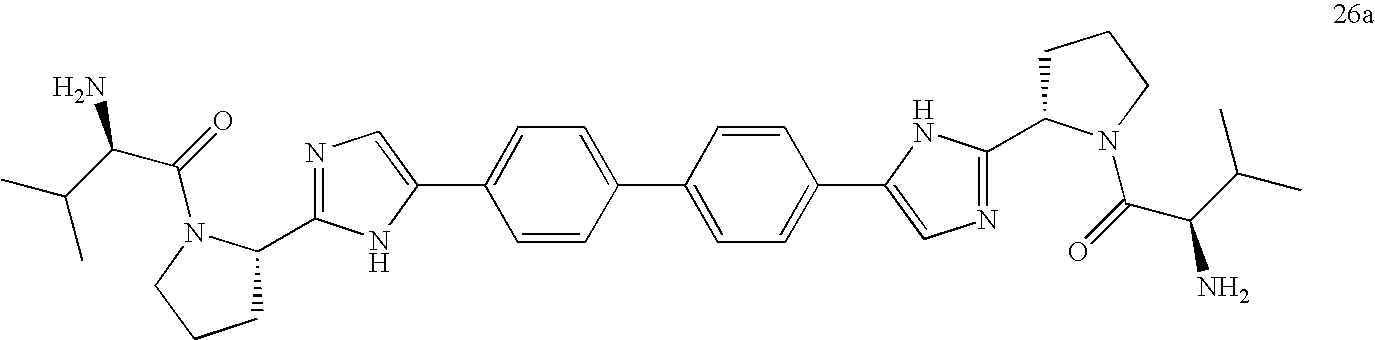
C1=CC(C2=CC=C(C3=CN=C(C4CCCN4C(=O)C(C(C)C)N)N3)C=C2)=CC=C1C1=CN=C(C2CCCN2C(C(C(C)C)N)=O)N1
